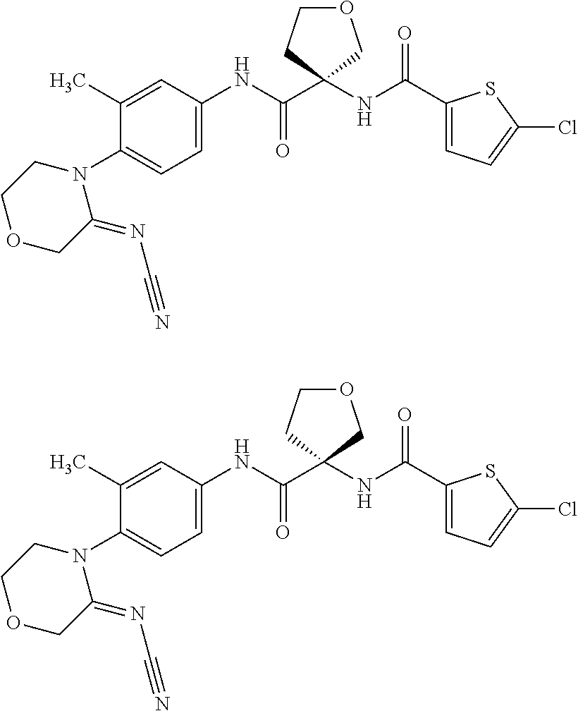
C1(N2CCOCC2=NC#N)=CC=C(NC(C2(NC(C3=CC=C(Cl)S3)=O)CCOC2)=O)C=C1C.C1(N2CCOCC2=NC#N)=CC=C(NC(C2(NC(C3=CC=C(Cl)S3)=O)CCOC2)=O)C=C1C
